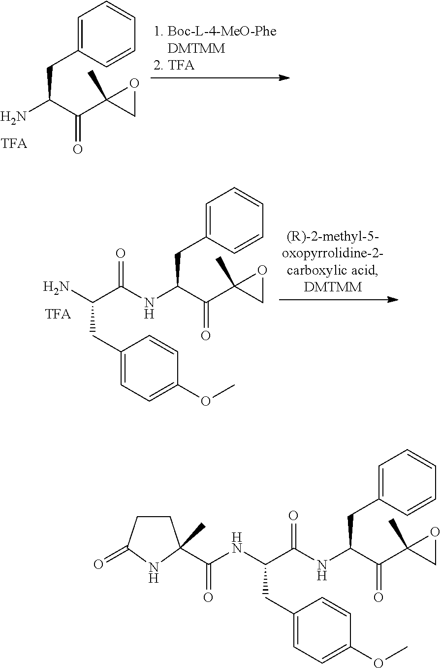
C1=C(CC(N)C(=O)C2(C)OC2)C=CC=C1.C1=C(CC(NC(=O)C(CC2=CC=C(OC)C=C2)N)C(=O)C2(C)OC2)C=CC=C1.C1=C(CC(NC(=O)C(CC2=CC=C(OC)C=C2)NC(=O)C2(C)CCC(=O)N2)C(=O)C2(C)OC2)C=CC=C1
